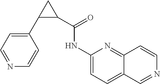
C1(C2C(C(=O)NC3=CC=C4C(=N3)C=CN=C4)C2)=CC=NC=C1
